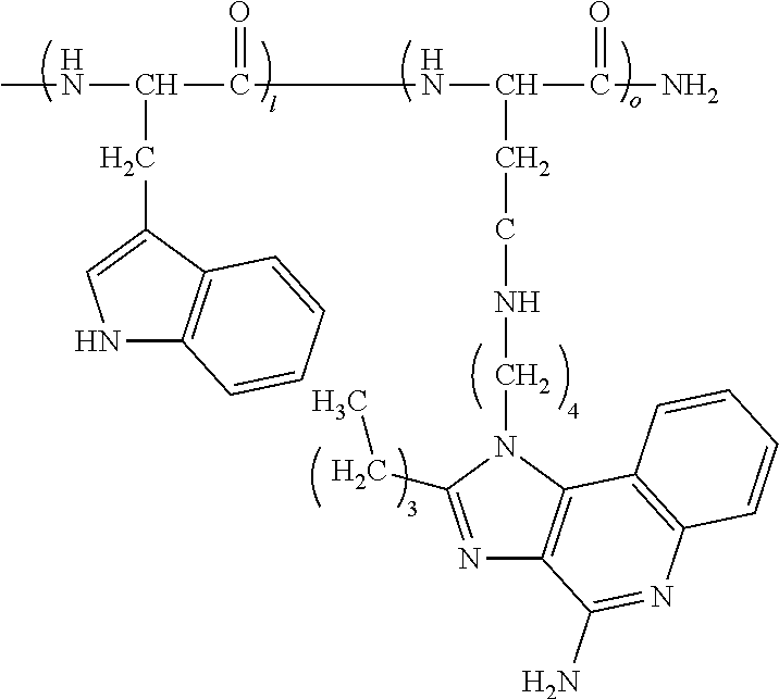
CNC(C(NC(C(N)=O)CCNCN1C(CC)=NC2=C1C1=C(N=C2N)C=CC=C1)=O)CC1=CNC2=C1C=CC=C2
